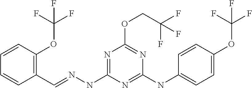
C1=CC(C=NNC2=NC(OCC(F)(F)F)=NC(NC3=CC=C(OC(F)(F)F)C=C3)=N2)=C(OC(F)(F)F)C=C1
